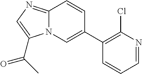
C12=NC=C(C(=O)C)N1C=C(C1=C(Cl)N=CC=C1)C=C2
